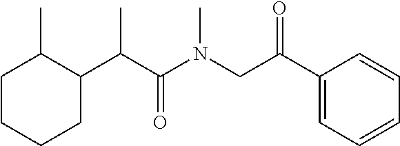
C1CCCC(C(C(N(CC(C2=CC=CC=C2)=O)C)=O)C)C1C
